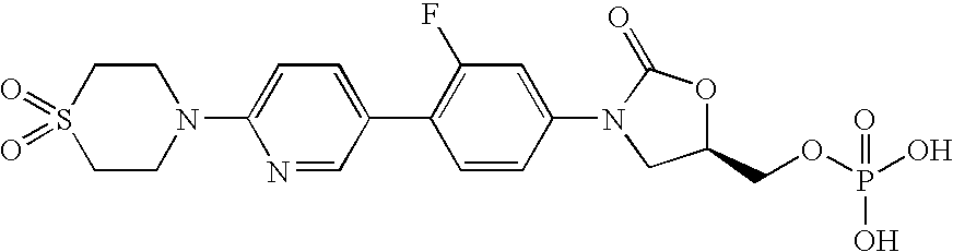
S1(=O)(=O)CCN(C2=CC=C(C3=C(F)C=C(N4CC(COP(O)(O)=O)OC4=O)C=C3)C=N2)CC1
